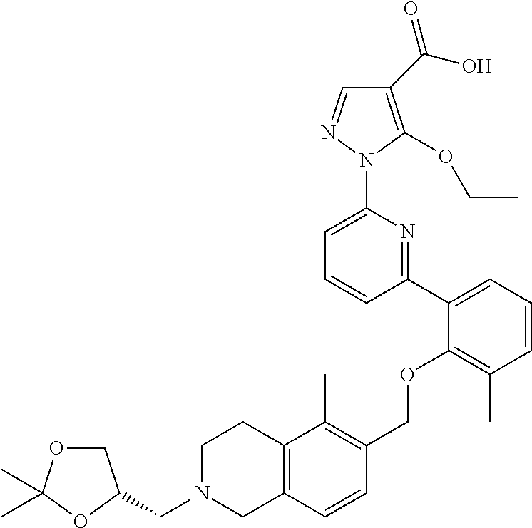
C1(C(O)=O)=C(OCC)N(C2=CC=CC(C3=CC=CC(C)=C3OCC3=C(C)C4=C(C=C3)CN(CC3COC(C)(C)O3)CC4)=N2)N=C1
